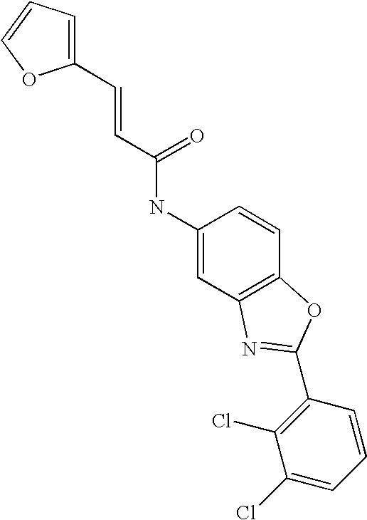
C1(C=CC(NC2=CC3=C(C=C2)OC(C2=C(Cl)C(Cl)=CC=C2)=N3)=O)=CC=CO1
